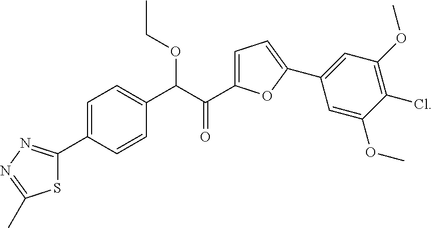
S1C(C2=CC=C(C(C(=O)C3=CC=C(C4=CC(OC)=C(Cl)C(OC)=C4)O3)OCC)C=C2)=NN=C1C
